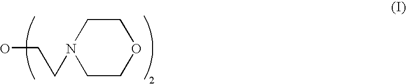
C1COCCN1CCO
